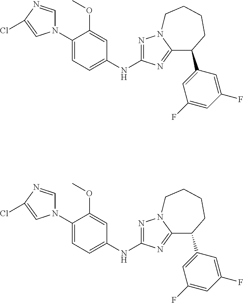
C1(N2C=NC(Cl)=C2)=CC=C(NC2=NN3C(=N2)C(C2=CC(F)=CC(F)=C2)CCCC3)C=C1OC.C1(N2C=NC(Cl)=C2)=CC=C(NC2=NN3C(=N2)C(C2=CC(F)=CC(F)=C2)CCCC3)C=C1OC
